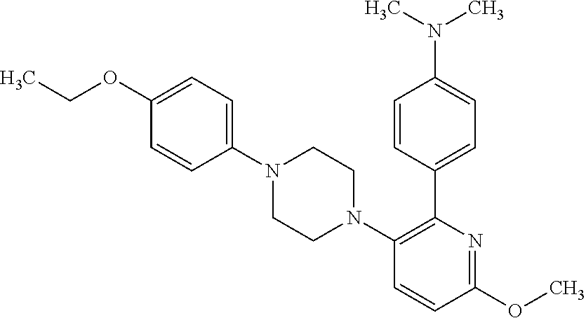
C1=CC(OCC)=CC=C1N1CCN(C2=C(C3=CC=C(N(C)C)C=C3)N=C(OC)C=C2)CC1
